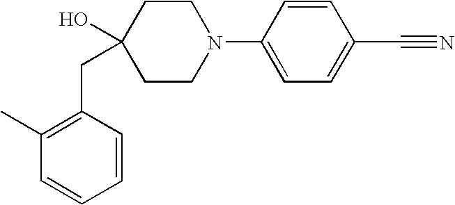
C1=CC(CC2(O)CCN(C3=CC=C(C#N)C=C3)CC2)=C(C)C=C1
